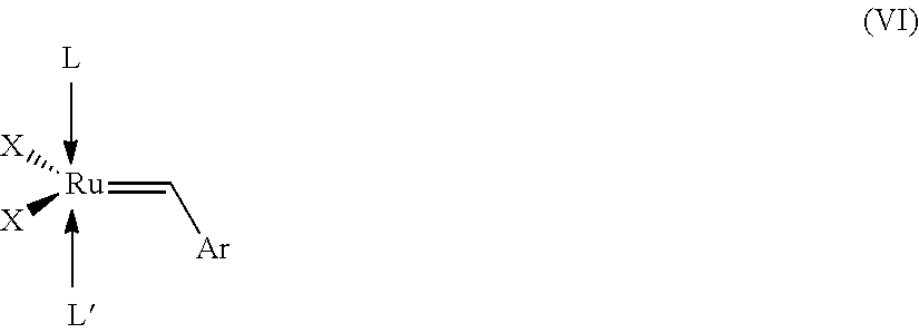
[Ru](=C[Ar])([X])[X]
